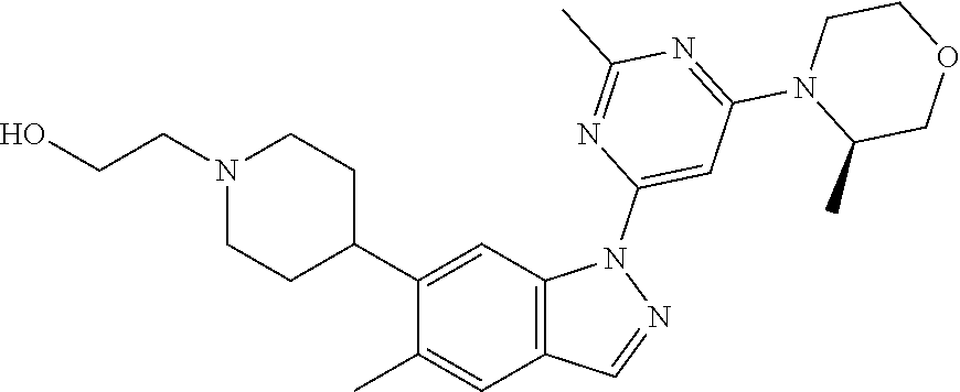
N1(CCO)CCC(C2=CC3=C(C=C2C)C=NN3C2=CC(N3C(C)COCC3)=NC(C)=N2)CC1
